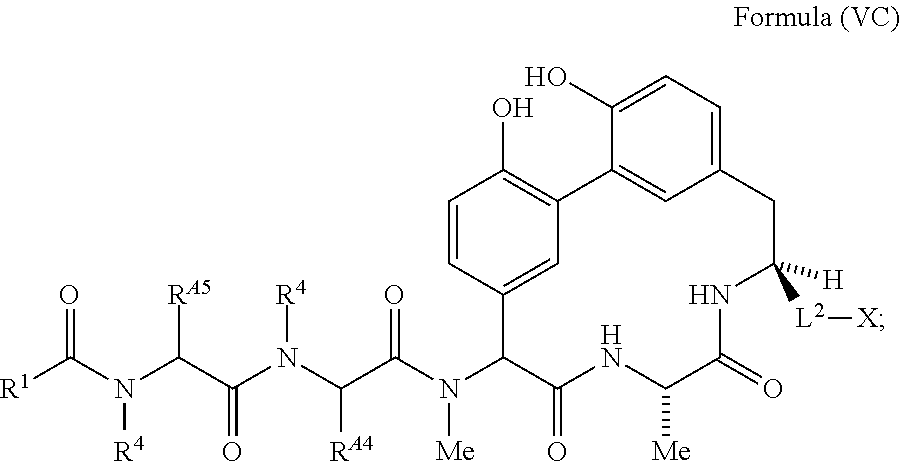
O=C(N(C(C(N(C(C(N(C1C(=O)NC([Me])C(=O)NC([H])([L2][X])CC2=CC=C(O)C(=C2)C2=C(O)C=CC1=C2)[Me])=O)[RA4])[R4])=O)[RA5])[R4])[R1]
